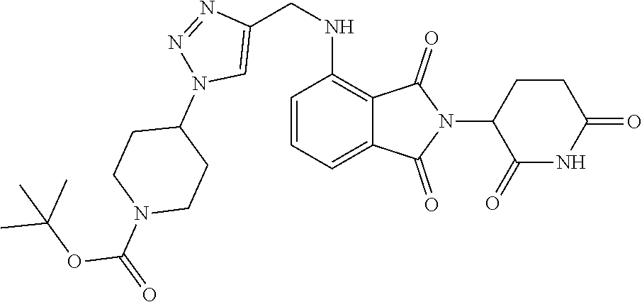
C1=CC=C2C(=C1NCC1=CN(C3CCN(C(=O)OC(C)(C)C)CC3)N=N1)C(=O)N(C1C(=O)NC(=O)CC1)C2=O
